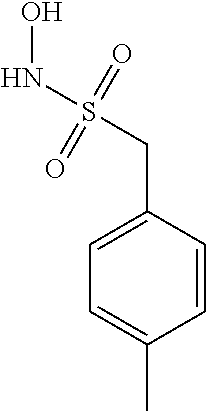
C1=C(CS(NO)(=O)=O)C=CC(C)=C1
